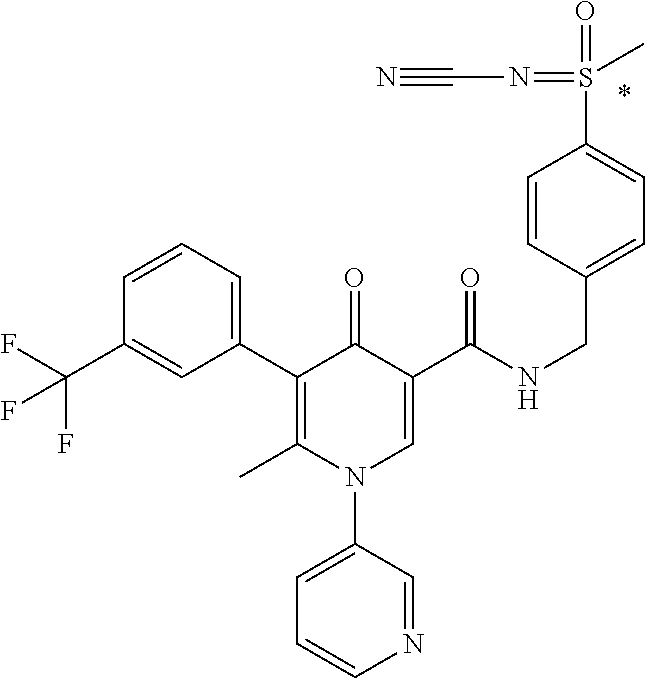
C1(C2=C(C)N(C3=CC=CN=C3)C=C(C(NCC3=CC=C(S(=O)(=NC#N)C)C=C3)=O)C2=O)=CC=CC(C(F)(F)F)=C1
